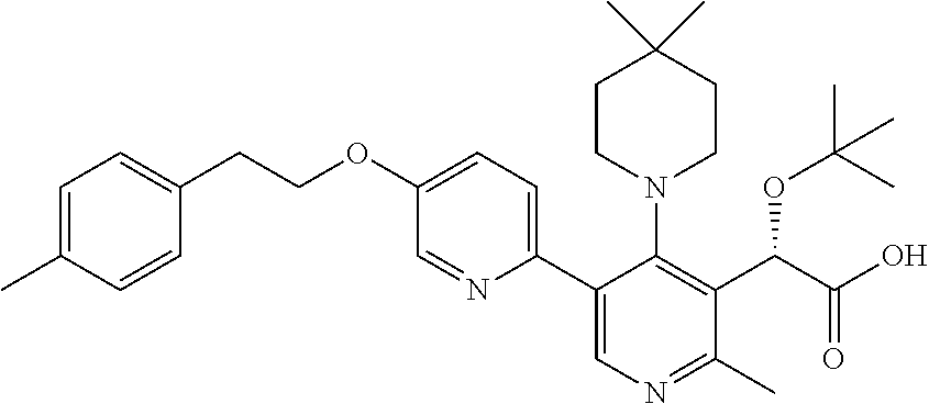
C1=CC(C)=CC=C1CCOC1=CC=C(C2=CN=C(C)C(C(C(O)=O)OC(C)(C)C)=C2N2CCC(C)(C)CC2)N=C1
